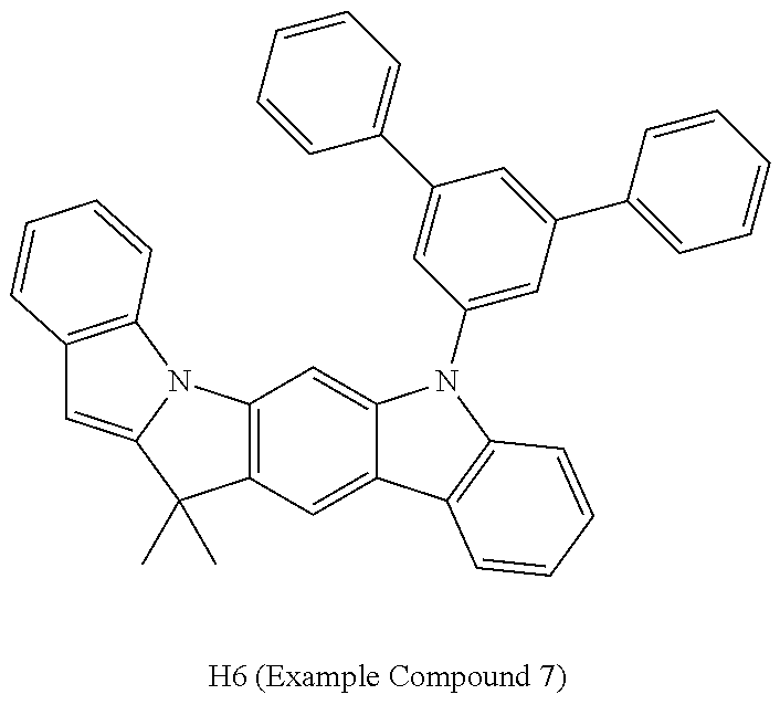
C12=C(N3C(=C1)C(C)(C)C1=C3C=C3C(=C1)C1=C(N3C3=CC(C4=CC=CC=C4)=CC(C4=CC=CC=C4)=C3)C=CC=C1)C=CC=C2
